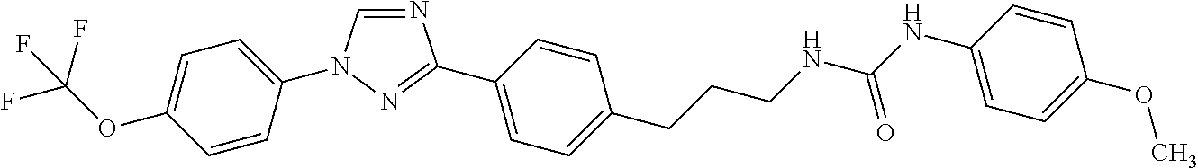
C1=C(OC(F)(F)F)C=CC(N2C=NC(C3=CC=C(CCCNC(NC4=CC=C(OC)C=C4)=O)C=C3)=N2)=C1
